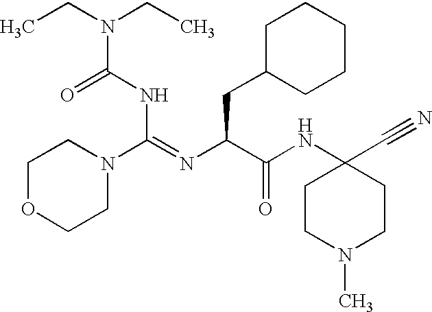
C1OCCN(C(=NC(C(NC2(C#N)CCN(C)CC2)=O)CC2CCCCC2)NC(N(CC)CC)=O)C1
